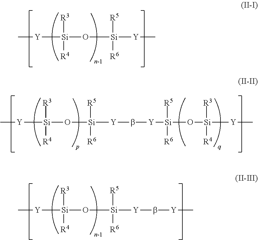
O([Si]([Y]C)([R3])[R4])[Si]([Y]C)([R5])[R6].O([Si]([Y]C)([R3])[R4])[Si]([Y]b[Y][Si](O[Si]([Y]C)([R3])[R4])([R5])[R6])([R5])[R6].O([Si]([Y]C)([R3])[R4])[Si]([Y]b[Y]C)([R5])[R6]
